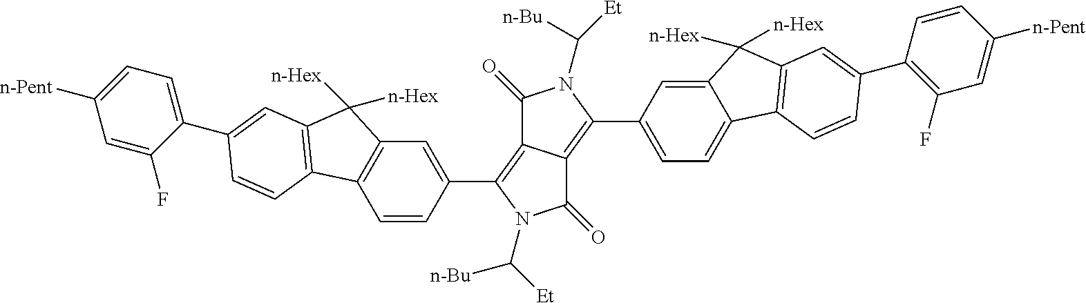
C1(=O)C2=C(C3=CC4=C(C=C3)C3=C(C4([n-Hex])[n-Hex])C=C(C4=CC=C([n-Pent])C=C4F)C=C3)N(C([n-Bu])[Et])C(=O)C2=C(C2=CC=C3C(=C2)C([n-Hex])([n-Hex])C2=C3C=CC(C3=C(F)C=C([n-Pent])C=C3)=C2)N1C([n-Bu])[Et]
